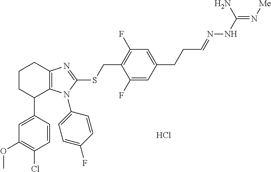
Cl.C1(OC)=C(Cl)C=CC(C2C3=C(CCC2)N=C(SCC2=C(F)C=C(CCC=NNC(N)=N[Me])C=C2F)N3C2=CC=C(F)C=C2)=C1
